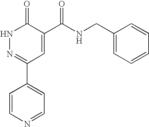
C1=CN=CC=C1C1=NNC(=O)C(C(NCC2=CC=CC=C2)=O)=C1
